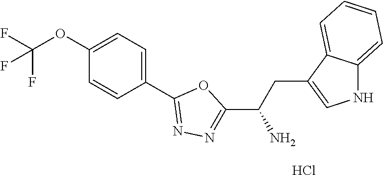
C1(OC(F)(F)F)=CC=C(C2=NN=C(C(CC3=CNC4=CC=CC=C34)N)O2)C=C1.Cl
